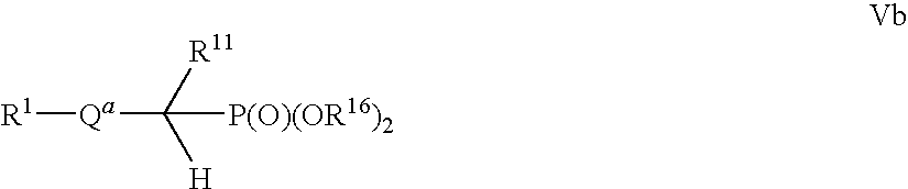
[R1][Qa]C([H])([R11])[P(O)(OR16)2]
